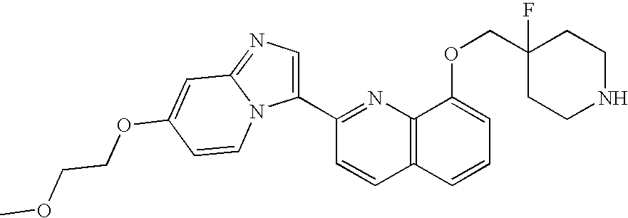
C12=C(N=C(C3=CN=C4N3C=CC(OCCOC)=C4)C=C1)C(OCC1(F)CCNCC1)=CC=C2
